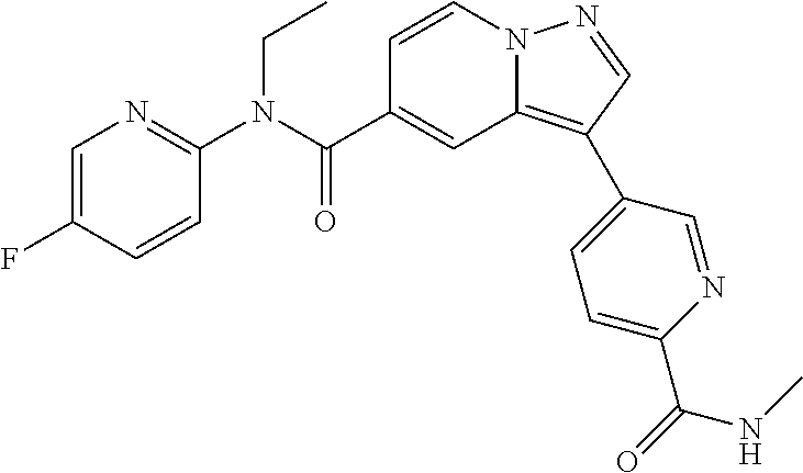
C1=CN2C(=C(C3=CC=C(C(=O)NC)N=C3)C=N2)C=C1C(N(C1=NC=C(F)C=C1)CC)=O
